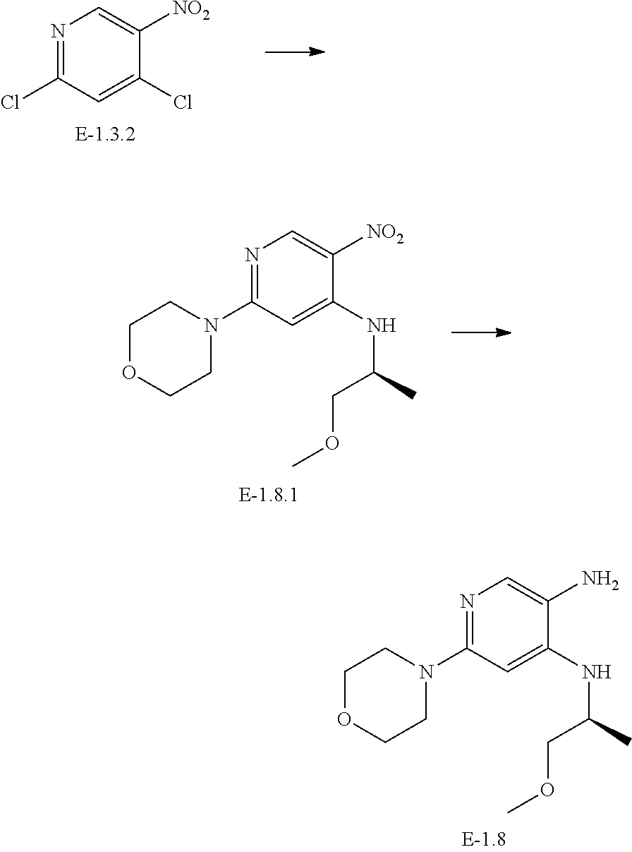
N1=C(Cl)C=C(Cl)C([NO2])=C1.C1COCCN1C1=NC=C([NO2])C(NC(COC)C)=C1.C1COCCN1C1=NC=C(N)C(NC(COC)C)=C1
